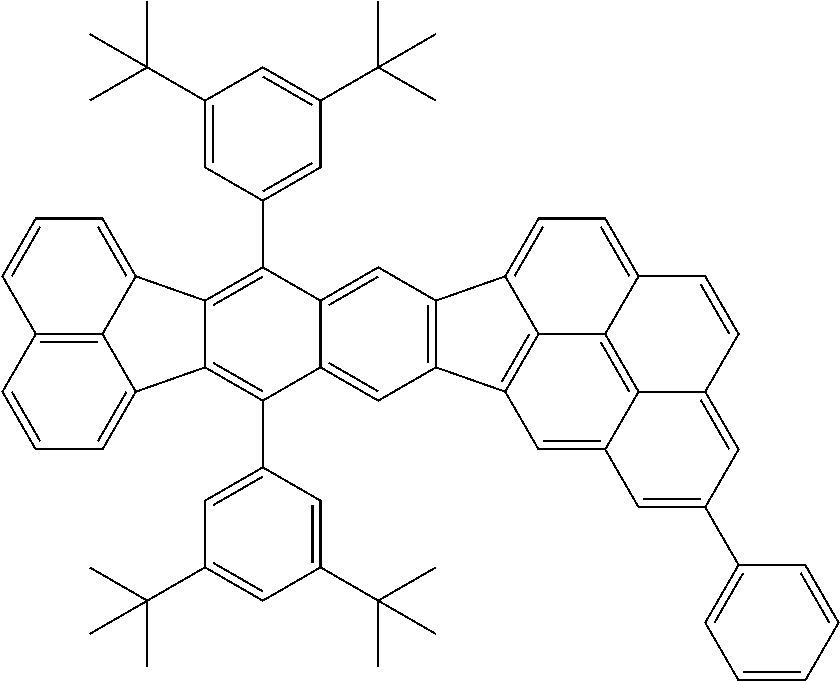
C12=C3C(=CC=C1)C1=C(C4=CC(C(C)(C)C)=CC(C(C)(C)C)=C4)C4=CC5=C(C=C4C(C4=CC(C(C)(C)C)=CC(C(C)(C)C)=C4)=C1C3=CC=C2)C1=CC=C2C3=C4C(=CC5=C31)C=C(C1=CC=CC=C1)C=C4C=C2
